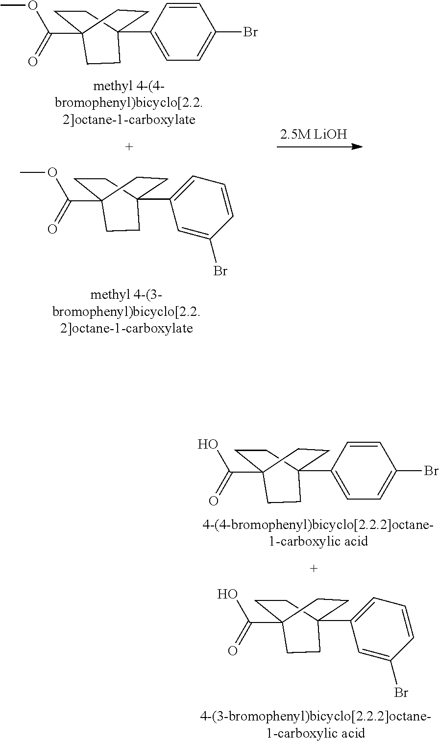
C1CC2(C3=CC=CC(Br)=C3)CCC1(C(=O)OC)CC2.C1CC2(C3=CC=C(Br)C=C3)CCC1(C(=O)OC)CC2.C1CC2(C3=CC=CC(Br)=C3)CCC1(C(=O)O)CC2.C1CC2(C3=CC=C(Br)C=C3)CCC1(C(=O)O)CC2
